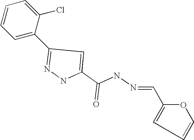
C1=CC=C(C2=NNC(C(NN=CC3=CC=CO3)=O)=C2)C(Cl)=C1
